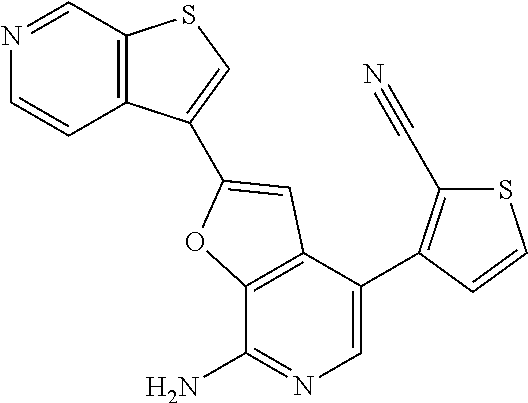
C12=C(C(C3=C(C#N)SC=C3)=CN=C1N)C=C(C1=CSC3=C1C=CN=C3)O2
